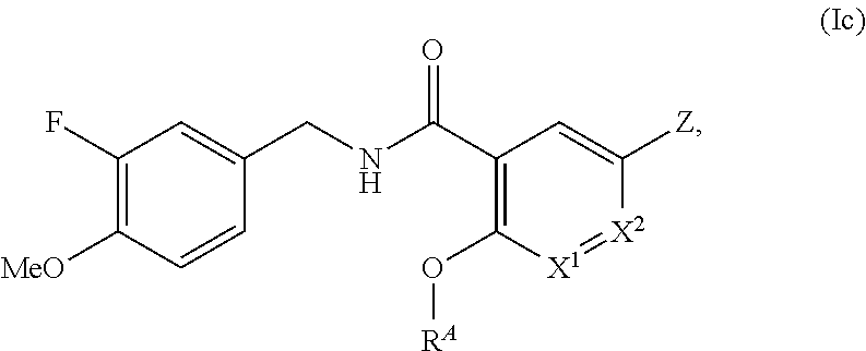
C1(F)=C([MeO])C=CC(CNC(C2=C(O[RA])[X1]=[X2]C([Z])=C2)=O)=C1
